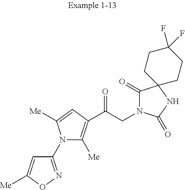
C1(N2C([Me])=C(C(CN3C(=O)C4(NC3=O)CCC(F)(F)CC4)=O)C=C2[Me])=NOC([Me])=C1
